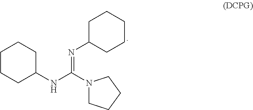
C1CCC(NC(N2CCCC2)=NC2CCCCC2)CC1
